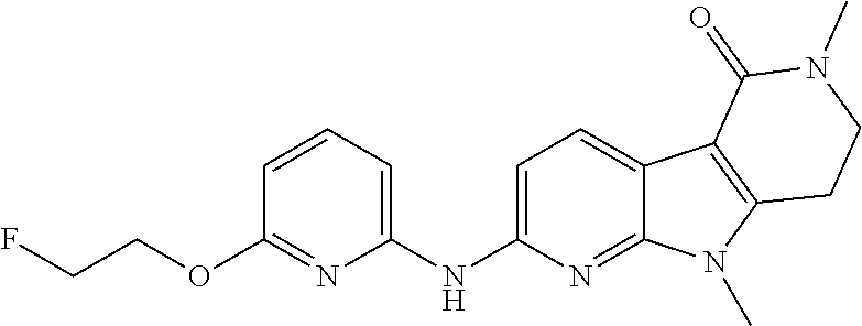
C1(NC2=CC=CC(OCCF)=N2)=CC=C2C(=N1)N(C)C1=C2C(=O)N(C)CC1
